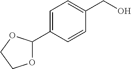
C1=C(C2OCCO2)C=CC(CO)=C1
